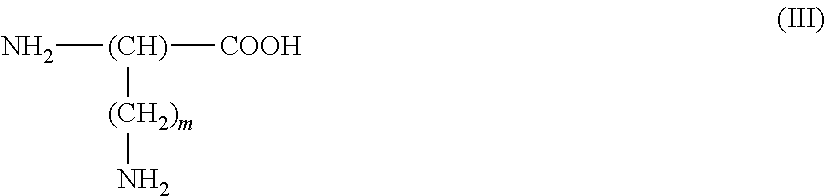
N[(CH)]([COOH])[(CH2)m]N
